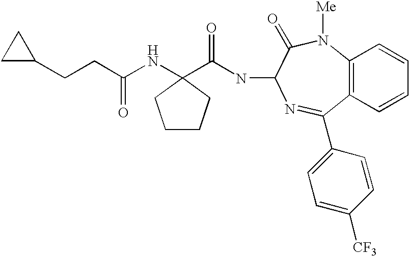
C(CC(NC1(C(NC2C(=O)N([Me])C3=C(C=CC=C3)C(C3=CC=C([CF3])C=C3)=N2)=O)CCCC1)=O)C1CC1
